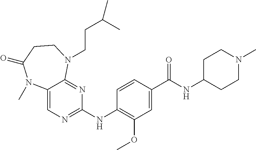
C12=CN=C(NC3=C(OC)C=C(C(NC4CCN(C)CC4)=O)C=C3)N=C1N(CCC(C)C)CCC(=O)N2C
